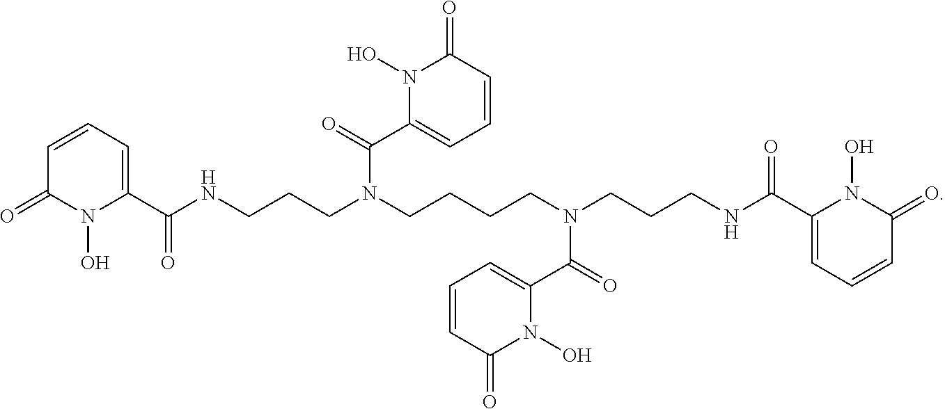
C1=CC=C(C(NCCCN(CCCCN(CCCNC(C2=CC=CC(=O)N2O)=O)C(=O)C2=CC=CC(=O)N2O)C(=O)C2=CC=CC(=O)N2O)=O)N(O)C1=O
